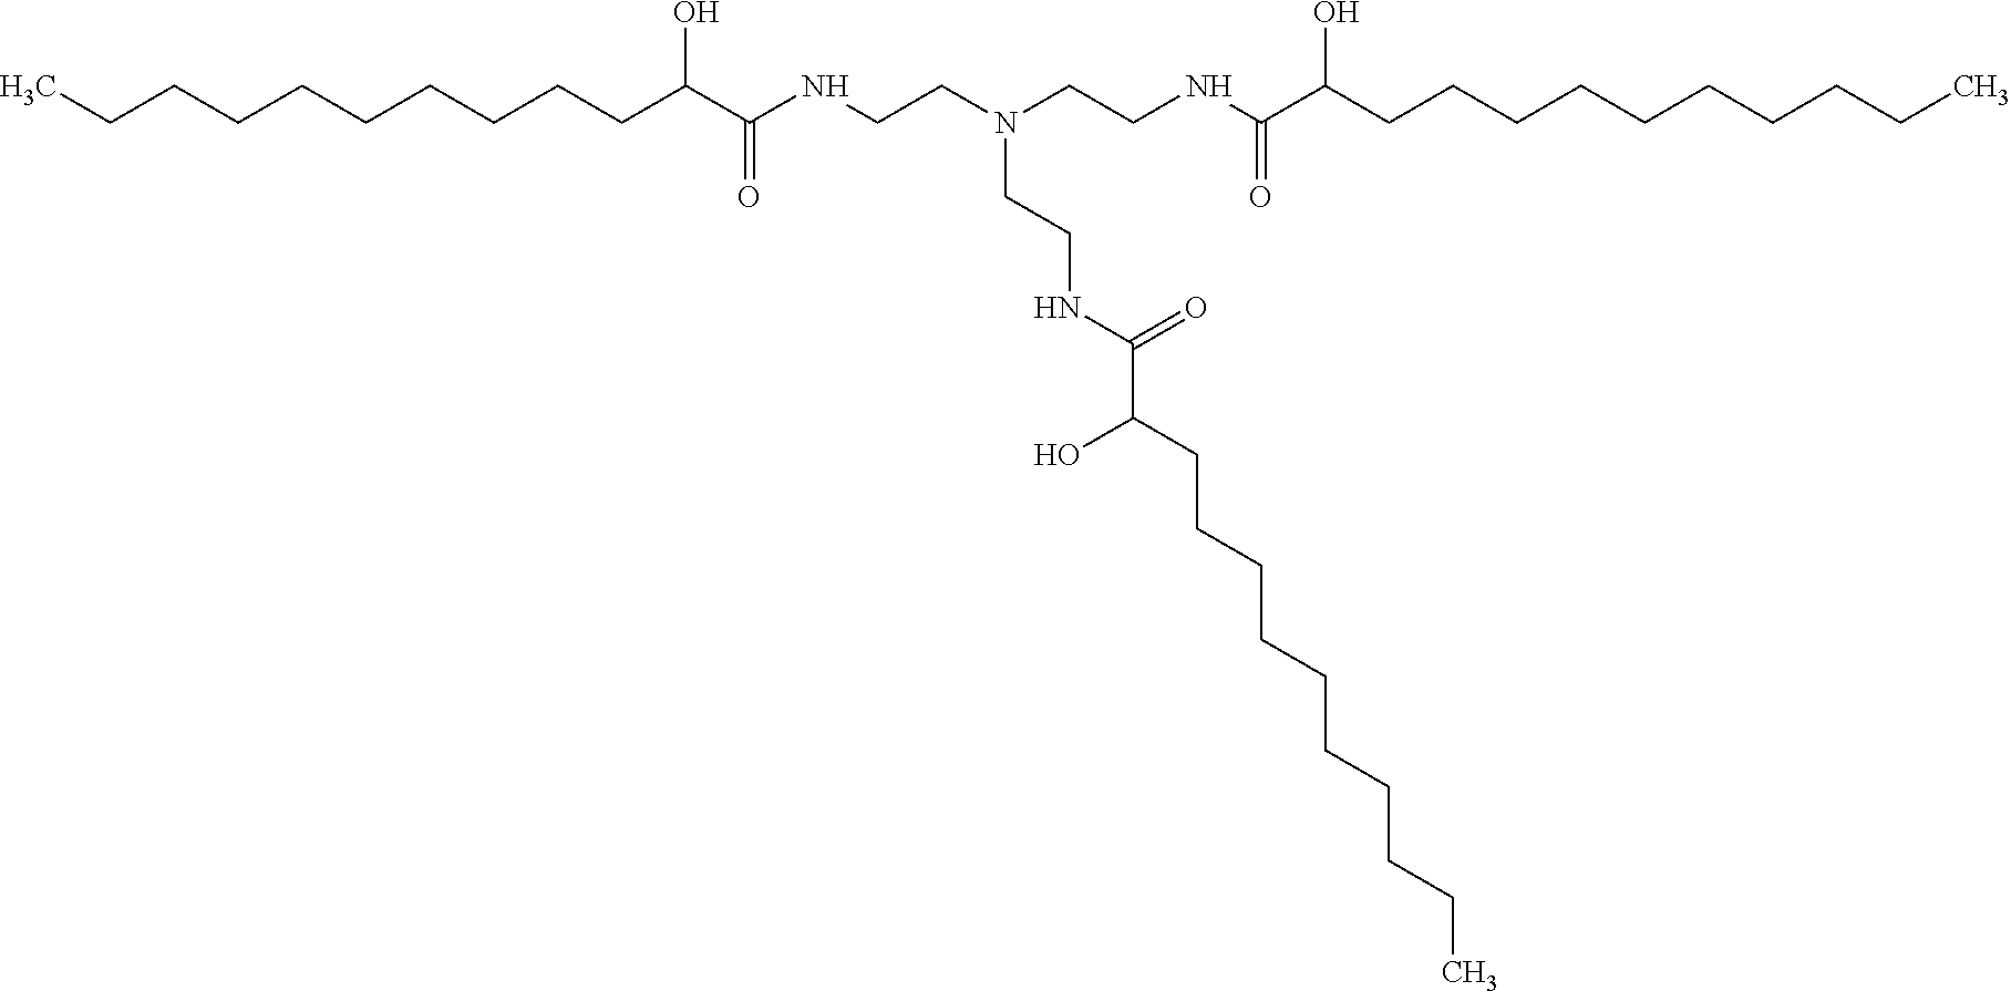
CCCCCCCCCCC(C(NCCN(CCNC(C(CCCCCCCCCC)O)=O)CCNC(C(CCCCCCCCCC)O)=O)=O)O
